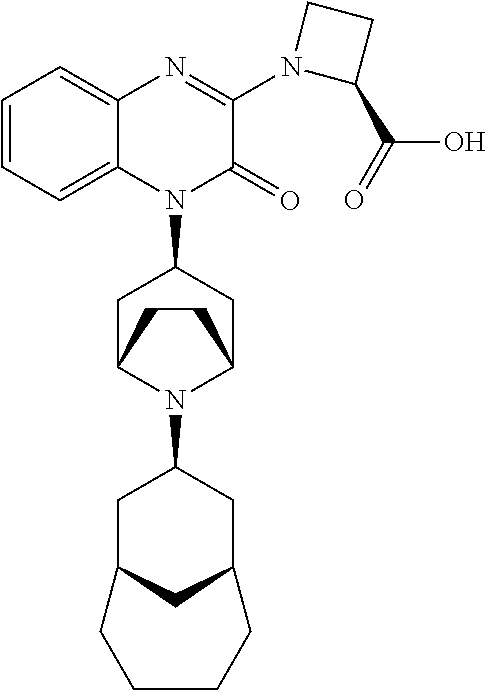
C1=CC=C2C(=C1)N=C(N1CCC1C(O)=O)C(=O)N2C1CC2N(C3CC4CC(C3)CCCC4)C(C1)CC2
